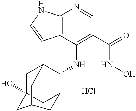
C12=C(C(NC3C4CC5(O)CC3CC(C5)C4)=C(C(=O)NO)C=N1)C=CN2.Cl
